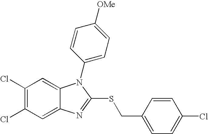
C1(Cl)=C(Cl)C=C2C(=C1)N(C1=CC=C([OMe])C=C1)C(SCC1=CC=C(Cl)C=C1)=N2
